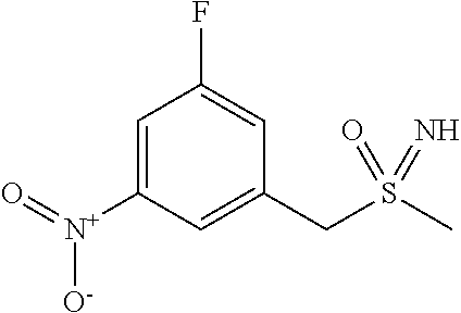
C1=C([N+](=O)[O-])C=C(CS(C)(=O)=N)C=C1F
